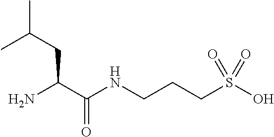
NC(C(NCCCS(O)(=O)=O)=O)CC(C)C
